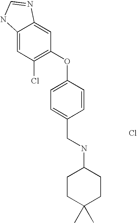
C12=CC(Cl)=C(OC3=CC=C(CNC4CCC(C)(C)CC4)C=C3)C=C1N=CN2.Cl
